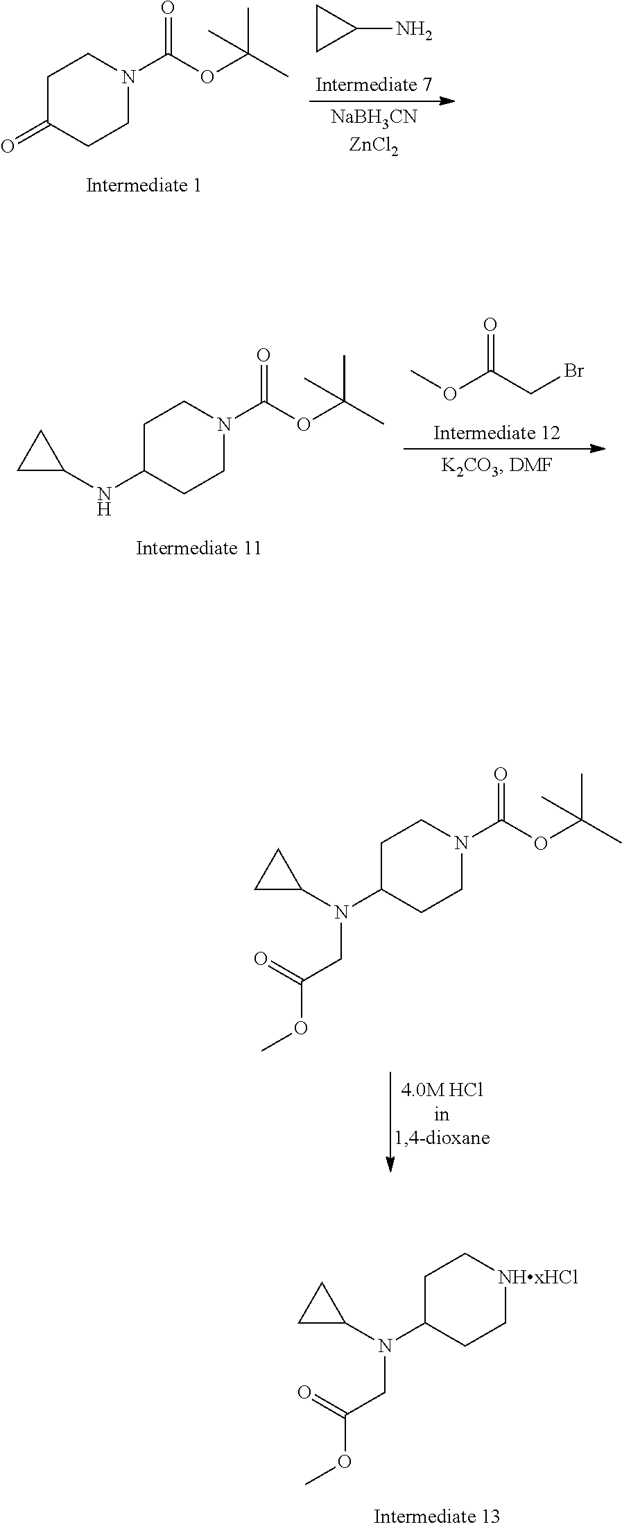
C1CC1N.C1C(=O)CCN(C(OC(C)(C)C)=O)C1.C1C(N(C2CC2)CC(OC)=O)CC[NHxHCl]C1.C1C(N(C2CC2)CC(OC)=O)CCN(C(OC(C)(C)C)=O)C1.C1C(NC2CC2)CCN(C(OC(C)(C)C)=O)C1.O=C(CBr)OC
